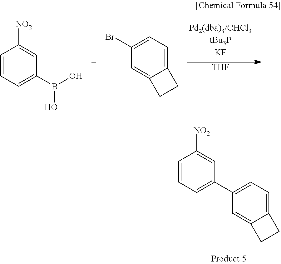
C1=CC=C(B(O)O)C=C1[NO2].C1(Br)=CC=C2C(=C1)CC2.[THF].C1=C2C(=CC=C1C1=CC=CC([NO2])=C1)CC2
